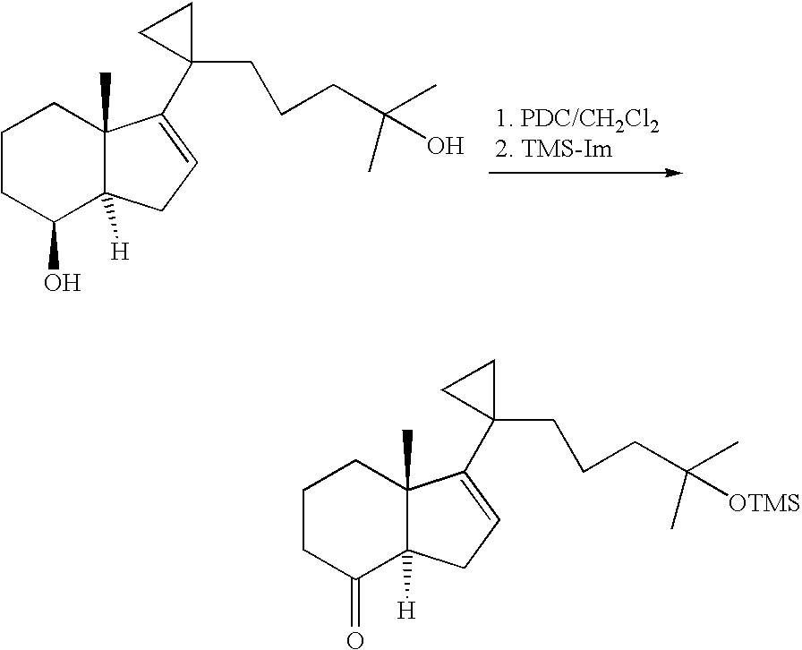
C1CC(O)C2([H])C(C)(C1)C(C1(CCCC(C)(O)C)CC1)=CC2.C1CC(=O)C2([H])C(C)(C1)C(C1(CCCC(C)([OTMS])C)CC1)=CC2
